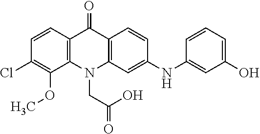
C12=C(N(CC(O)=O)C3=C(C1=O)C=CC(NC1=CC(O)=CC=C1)=C3)C(OC)=C(Cl)C=C2
